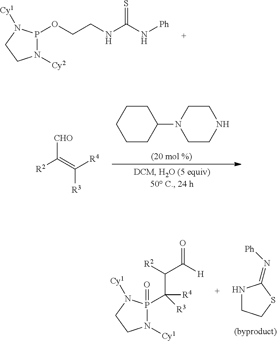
C1CCC(N2CCNCC2)CC1.[CHO]C(=C([R4])[R3])[R2].N1CCSC1=N[Ph].C(P1(=O)N([Cy1])CCN1[Cy1])(C([R2])C([H])=O)([R4])[R3].O(CCNC(N[Ph])=S)P1N([Cy2])CCN1[Cy1]
